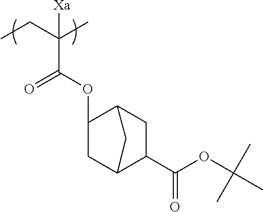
CCC(C)(C(OC1CC2C(C(OC(C)(C)C)=O)CC1C2)=O)[Xa]
